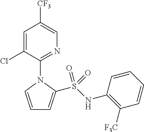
C1=CN(C2=NC=C([CF3])C=C2Cl)C(S(NC2=C([F3C])C=CC=C2)(=O)=O)=C1
